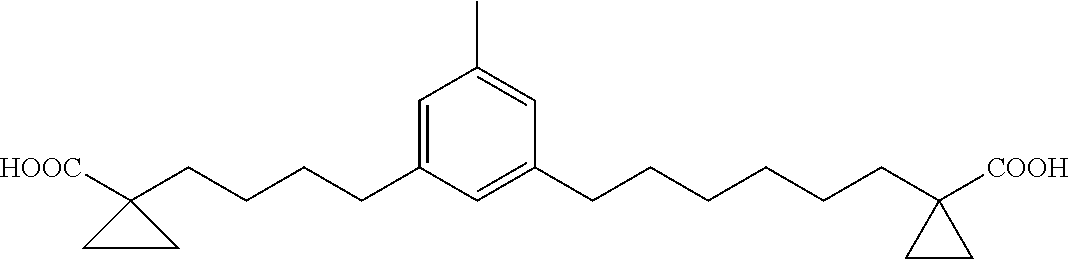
C1(CCCCC2([HOOC])CC2)=CC(C)=CC(CCCCCCC2([COOH])CC2)=C1
